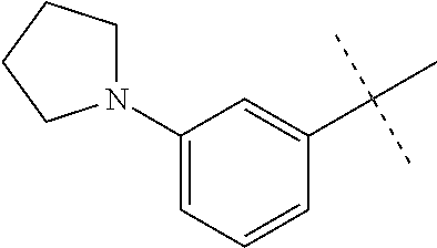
C1(N2CCCC2)=CC=CC(C(C)(C)C)=C1
